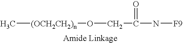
C[(OCH2CH2)n]OCC(=O)N[F9]
